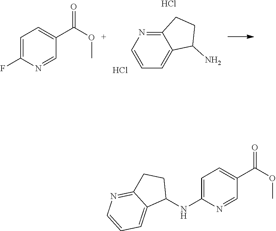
C12=NC=CC=C1C(N)CC2.Cl.Cl.C1=C(F)N=CC(C(OC)=O)=C1.C1=C(NC2CCC3=NC=CC=C23)N=CC(C(OC)=O)=C1
